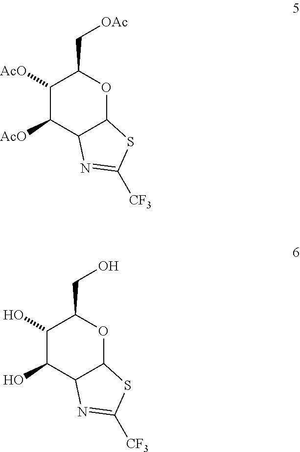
C1([AcO])C([AcO])C2C(OC1C[OAc])SC([CF3])=N2.C1(O)C(O)C2C(OC1CO)SC([CF3])=N2
